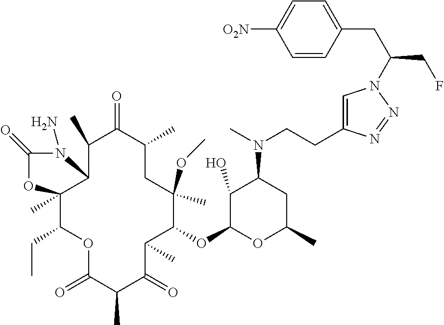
C1(OC2C(O)C(N(CCC3=CN(C(CF)CC4=CC=C([O2N])C=C4)N=N3)C)CC(C)O2)C(C)C(=O)C(C)C(=O)OC(CC)C2(C)C(C(C)C(=O)C(C)CC1(OC)C)N(N)C(=O)O2
